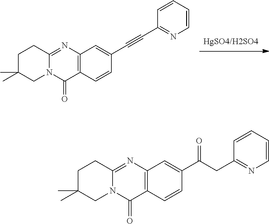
C12=C(C=CC(C(CC3=NC=CC=C3)=O)=C1)C(=O)N1C(=N2)CCC(C)(C)C1.C12=C(C=CC(C#CC3=NC=CC=C3)=C1)C(=O)N1C(=N2)CCC(C)(C)C1
